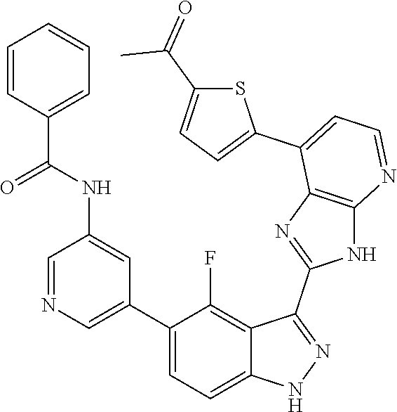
C1=NC=C(C2=CC=C3C(=C2F)C(C2=NC4=C(N2)N=CC=C4C2=CC=C(C(=O)C)S2)=NN3)C=C1NC(C1=CC=CC=C1)=O
